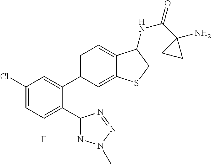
C1(Cl)=CC(F)=C(C2=NN(C)N=N2)C(C2=CC=C3C(=C2)SCC3NC(=O)C2(N)CC2)=C1
